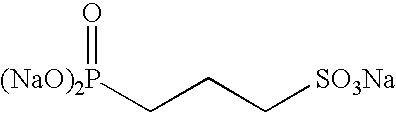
[(NaO)2P](CCC[SO3Na])=O
